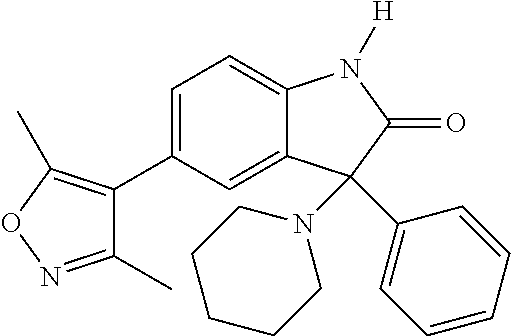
C1(C)=NOC(C)=C1C1=CC=C2C(=C1)C(N1CCCCC1)(C1=CC=CC=C1)C(=O)N2[H]
